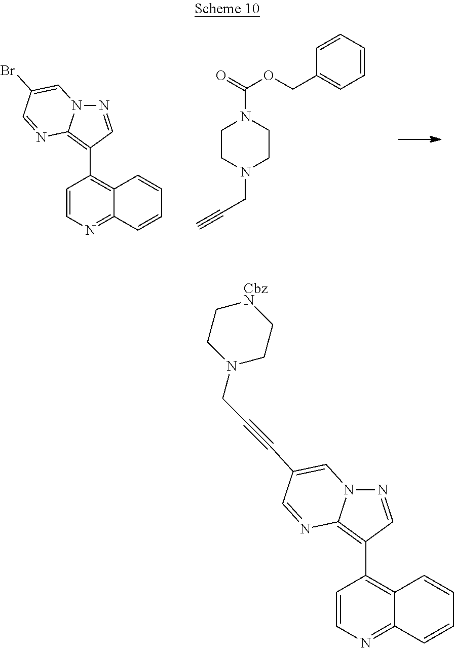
C1=CN=C2C(=C1C1=C3N(N=C1)C=C(C#CCN1CC[CbzN]CC1)C=N3)C=CC=C2.C1=CN=C2C(=C1C1=C3N(N=C1)C=C(Br)C=N3)C=CC=C2.O=C(OCC1=CC=CC=C1)N1CCN(CC#C)CC1
